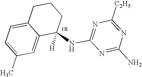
C1(NC2=NC([C2H5])=NC(N)=N2)([H])CCCC2=CC=C(C)C=C12
